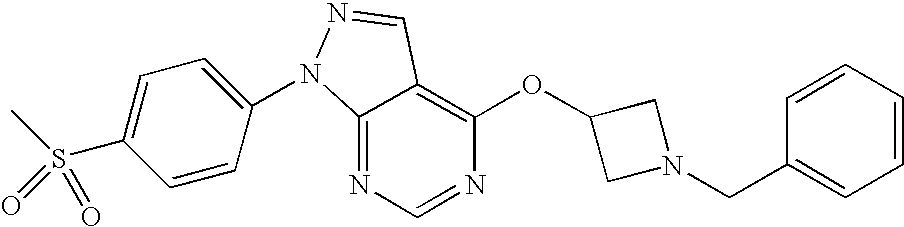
C12=NC=NC(OC3CN(CC4=CC=CC=C4)C3)=C1C=NN2C1=CC=C(S(C)(=O)=O)C=C1
